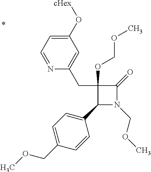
C1(C2=CC=C(COC)C=C2)N(COC)C(=O)C1(CC1=CC(O[cHex])=CC=N1)OCOC
